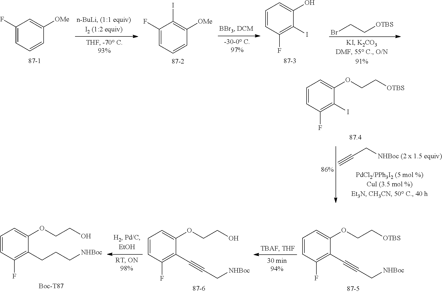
C1(F)=CC=CC([OMe])=C1.[87-1].C1(F)=CC=CC([OMe])=C1I.[87-2].BrCC[OTBS].C1=CC(F)=C(I)C(O)=C1.C#CC[NHBoc (2 x 1.5 equiv)].C1=CC(F)=C(I)C(OCC[OTBS])=C1.C1=CC(F)=C(CCC[NHBoc])C(OCCO)=C1.C1=CC(F)=C(C#CC[NHBoc])C(OCCO)=C1.C1=CC(F)=C(C#CC[NHBoc])C(OCC[OTBS])=C1
